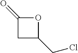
C1(=O)CC(CCl)O1
